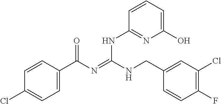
C1=CC(C(N=C(NCC2=CC(Cl)=C(F)C=C2)NC2=NC(O)=CC=C2)=O)=CC=C1Cl
